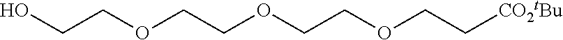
C(COCCOCCOCC[CO2tBu])O
